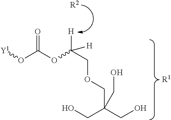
OCC(CO)(COCC([H])(OC(O[Y1])=O)[H])CO.[R2].[R1]
